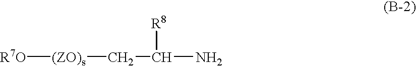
[R7O][(ZO)s]CC(N)[R8]
